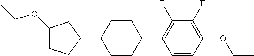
C1(OCC)CCC(C2CCC(C3=C(F)C(F)=C(OCC)C=C3)CC2)C1
